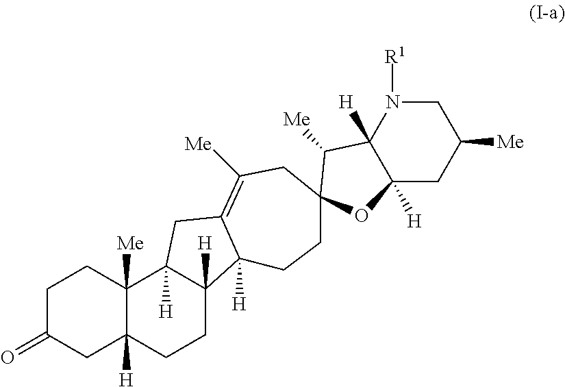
C1C(=O)CC2([H])C([Me])(C1)C1([H])C([H])(CC2)C2([H])C(=C([Me])CC3(CC2)C([Me])C2([H])C([H])(CC([Me])CN2[R1])O3)C1
